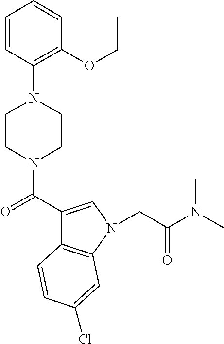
C1=CC(N2CCN(C(C3=CN(CC(N(C)C)=O)C4=C3C=CC(Cl)=C4)=O)CC2)=C(OCC)C=C1
